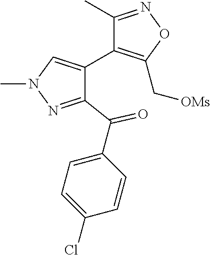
C1(C2=C(C[OMs])ON=C2C)=CN(C)N=C1C(=O)C1=CC=C(Cl)C=C1
